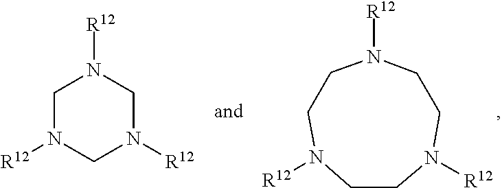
C1CN([R12])CCN([R12])CCN1[R12].C1N([R12])CN([R12])CN1[R12]
